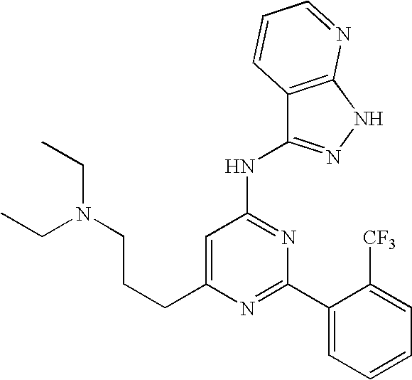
C(C1=CC(NC2=NNC3=C2C=CC=N3)=NC(C2=CC=CC=C2[CF3])=N1)CCN(CC)CC
